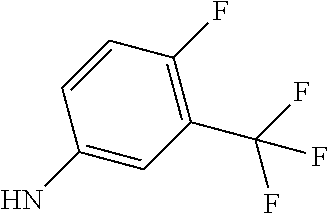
C1=CC(N)=CC(C(F)(F)F)=C1F
